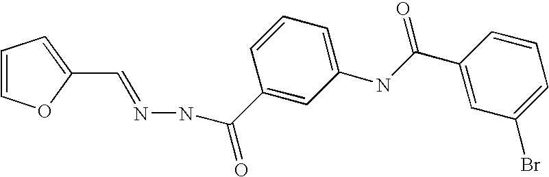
C1(C=NNC(C2=CC(NC(C3=CC(Br)=CC=C3)=O)=CC=C2)=O)=CC=CO1
